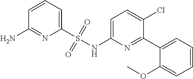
C1=C(NS(C2=CC=CC(N)=N2)(=O)=O)N=C(C2=CC=CC=C2OC)C(Cl)=C1
